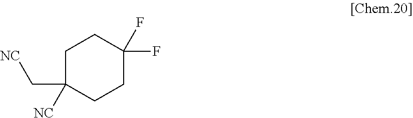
C1C(C[NC])([NC])CCC(F)(F)C1
